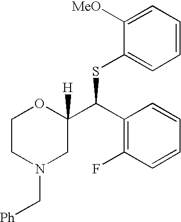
C1(C(C2([H])OCCN(C[Ph])C2)SC2=CC=CC=C2[MeO])=C(F)C=CC=C1
